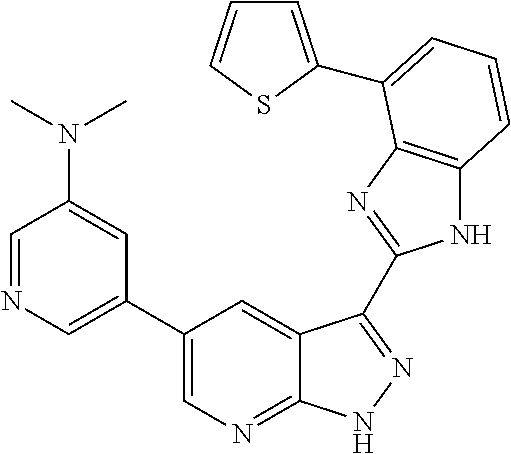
C1(C2=CN=C3C(=C2)C(C2=NC4=C(N2)C=CC=C4C2=CC=CS2)=NN3)=CN=CC(N(C)C)=C1
